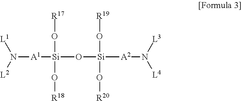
N([A1][Si](O[R17])(O[R18])O[Si](O[R19])(O[R20])[A2]N([L3])[L4])([L1])[L2]
